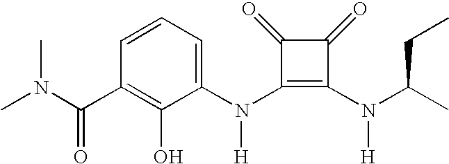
N(C1=C(N(C2=CC=CC(C(N(C)C)=O)=C2O)[H])C(=O)C1=O)([H])C(C)CC
